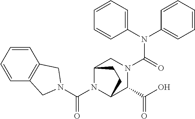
C1(N(C2=CC=CC=C2)C(=O)N2CC3N(C(N4CC5=C(C4)C=CC=C5)=O)C(C2C(O)=O)CC3)=CC=CC=C1
